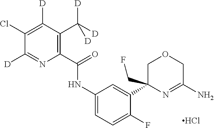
C1([D])=NC(C(=O)NC2=CC=C(F)C(C3(CF)COCC(N)=N3)=C2)=C(C([D])([D])[D])C([D])=C1Cl.Cl
